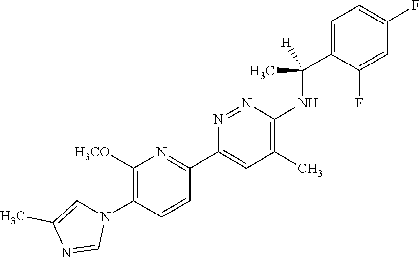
C1([H3CO])=C(N2C=C(C)N=C2)C=CC(C2=CC(C)=C(NC(C3=CC=C(F)C=C3F)([H])C)N=N2)=N1
